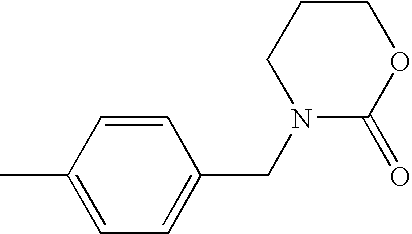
C1=CC(C)=CC=C1CN1C(=O)OCCC1
